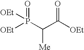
[OEt]P(C(C([OEt])=O)[Me])([OEt])=O
